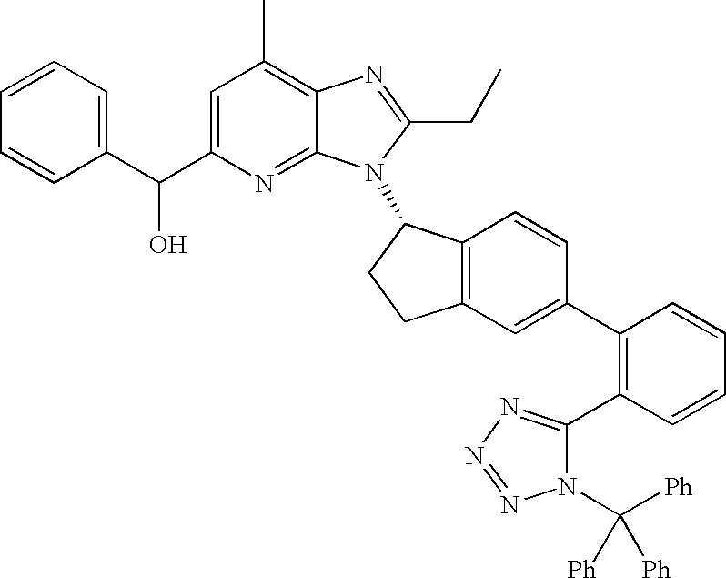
C1=C(C(C2=CC=CC=C2)O)N=C2C(=C1C)N=C(CC)N2C1C2=C(CC1)C=C(C1=C(C3=NN=NN3C([Ph])([Ph])[Ph])C=CC=C1)C=C2
